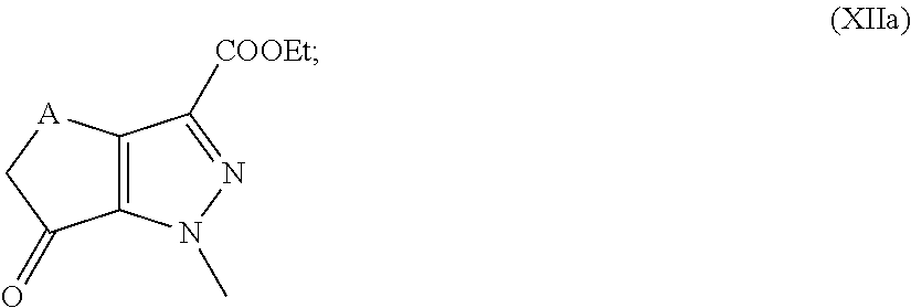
C12=C(N(C)N=C1[COOEt])C(=O)C[A]2
